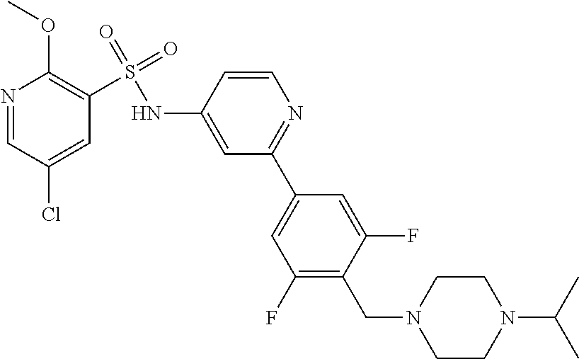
N1=CC(Cl)=CC(S(=O)(=O)NC2=CC(C3=CC(F)=C(CN4CCN(C(C)C)CC4)C(F)=C3)=NC=C2)=C1OC
